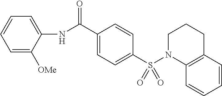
C1=C(NC(C2=CC=C(S(N3CCCC4=C3C=CC=C4)(=O)=O)C=C2)=O)C([OMe])=CC=C1
